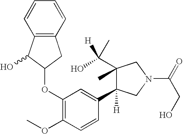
C1(C([H])(C)O)(C)C(C2=CC(OC3CC4=C(C3O)C=CC=C4)=C(OC)C=C2)([H])CN(C(=O)CO)C1
